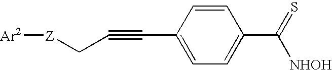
[Z](CC#CC1=CC=C(C(=S)[NHOH])C=C1)[Ar2]
